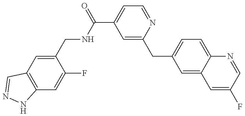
C12=C(C=C(CNC(C3=CC=NC(CC4=CC=C5C(=C4)C=C(F)C=N5)=C3)=O)C(F)=C1)C=NN2
